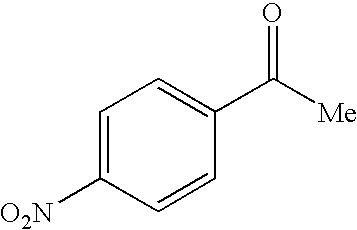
C1=C([O2N])C=CC(C([Me])=O)=C1
